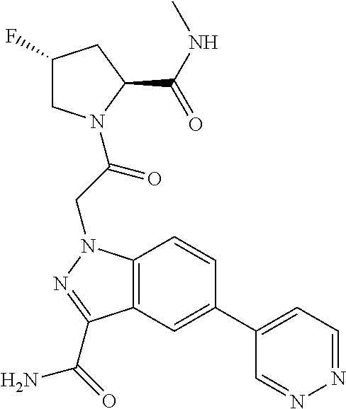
C12=C(C=C(C3=CC=NN=C3)C=C1)C(C(=O)N)=NN2CC(N1CC(F)CC1C(NC)=O)=O
